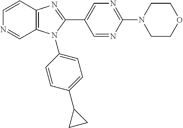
C1=NC(N2CCOCC2)=NC=C1C1=NC2=C(N1C1=CC=C(C3CC3)C=C1)C=NC=C2
